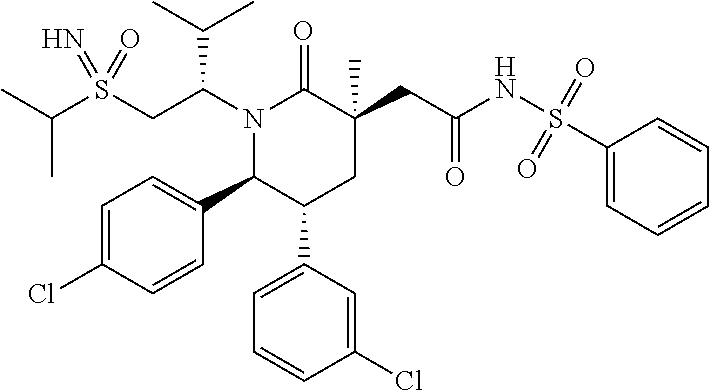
C(C)(C)S(CC(N1C(=O)C(CC(NS(C2=CC=CC=C2)(=O)=O)=O)(C)CC(C2=CC=CC(Cl)=C2)C1C1=CC=C(Cl)C=C1)C(C)C)(=N)=O
